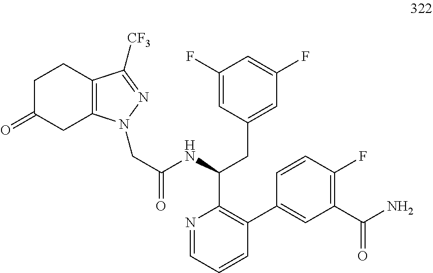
C(C(NC(CC1=CC(F)=CC(F)=C1)C1=C(C2=CC(C(N)=O)=C(F)C=C2)C=CC=N1)=O)N1C2=C(C([CF3])=N1)CCC(=O)C2
